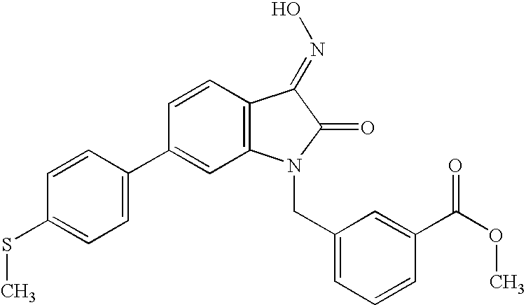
C1=CC(C2=CC3=C(C=C2)C(=NO)C(=O)N3CC2=CC=CC(C(OC)=O)=C2)=CC=C1SC
